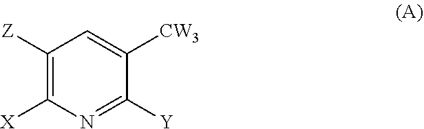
C1([Z])=C([X])N=C([Y])C([CW3])=C1
